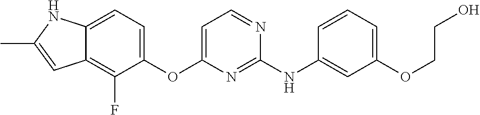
C12=CC=C(OC3=CC=NC(NC4=CC(OCCO)=CC=C4)=N3)C(F)=C1C=C(C)N2
